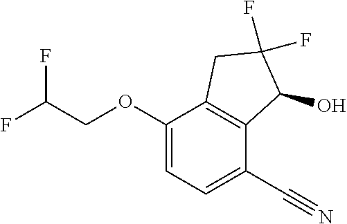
C1(OCC(F)F)=CC=C(C#N)C2=C1CC(F)(F)C2O
